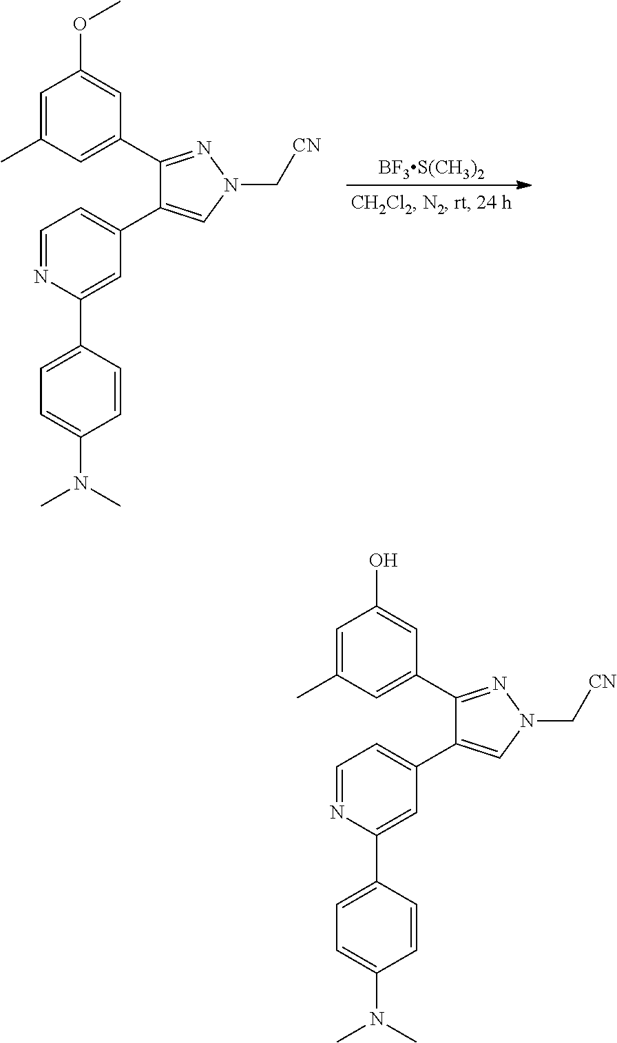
C1=C(C)C=C(C2=NN(C[CN])C=C2C2=CC=NC(C3=CC=C(N(C)C)C=C3)=C2)C=C1OC.[BF3S(CH3)2].C1=C(C)C=C(C2=NN(C[CN])C=C2C2=CC=NC(C3=CC=C(N(C)C)C=C3)=C2)C=C1O
